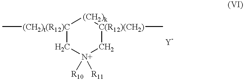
[(CH2)t(R12)C]1(C)C[N+]([R10])([R11])C[C(R12)(CH2)](C)[(CH2)k]1
